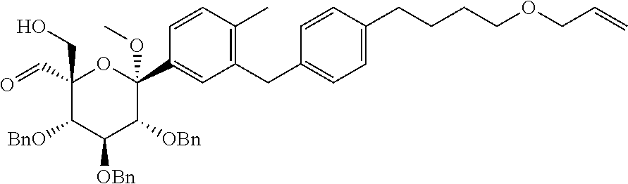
C1=C(CCCCOCC=C)C=CC(CC2=C(C)C=CC(C3(OC)OC(C=O)(CO)C([BnO])C([OBn])C3[OBn])=C2)=C1
